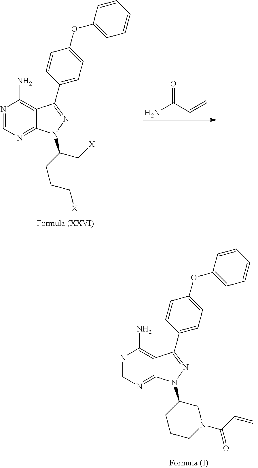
N1=CN=C2C(=C1N)C(C1=CC=C(OC3=CC=CC=C3)C=C1)=NN2C1CCCN(C(C=C)=O)C1.N1=CN=C2C(=C1N)C(C1=CC=C(OC3=CC=CC=C3)C=C1)=NN2C(CCC[X])C[X].NC(C=C)=O
